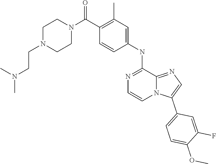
C12=NC=C(C3=CC=C(OC)C(F)=C3)N1C=CN=C2NC1=CC(C)=C(C(N2CCN(CCN(C)C)CC2)=O)C=C1
